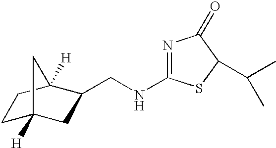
C1C2([H])CC(CNC3=NC(=O)C(C(C)C)S3)C([H])(C1)C2
